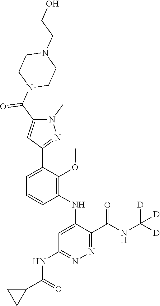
C1=CC=C(C2=NN(C)C(C(N3CCN(CCO)CC3)=O)=C2)C(OC)=C1NC1=CC(NC(C2CC2)=O)=NN=C1C(NC([D])([D])[D])=O
